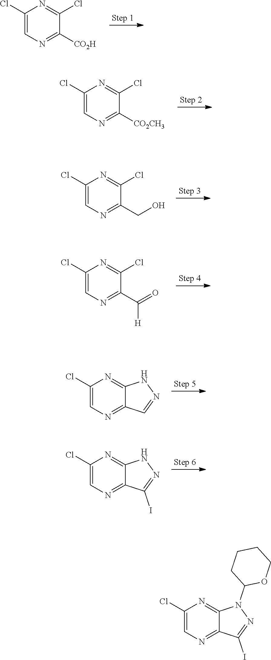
C1(Cl)=CN=C([CO2H])C(Cl)=N1.C1(Cl)=CN=C([CO2CH3])C(Cl)=N1.C1(Cl)=CN=C(CO)C(Cl)=N1.C1(Cl)=CN=C(C(=O)[H])C(Cl)=N1.C1(Cl)=CN=C2C(=N1)NN=C2.C1(Cl)=CN=C2C(=N1)NN=C2I.C1(Cl)=CN=C2C(=N1)N(C1OCCCC1)N=C2I
